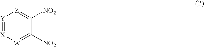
[Y]1=[X][W]=C([NO2])C([NO2])=[Z]1
